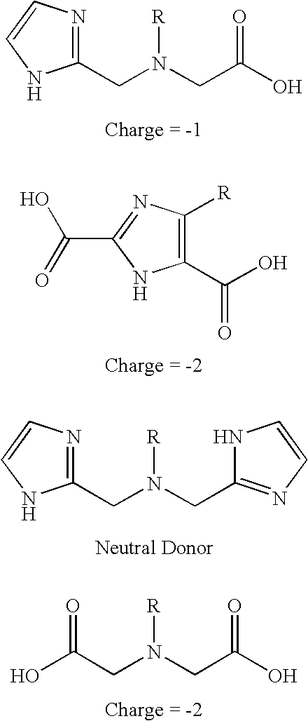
C1(CN(CC(=O)O)[R])=NC=CN1.C1(C(O)=O)=C([R])N=C(C(=O)O)N1.C1(CN(CC2=NC=CN2)[R])=NC=CN1.OC(CN(CC(O)=O)[R])=O
